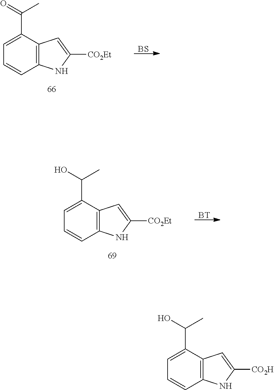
C1=C(C(=O)C)C2=C(C=C1)NC([CO2Et])=C2.[BS].C1=C(C(O)C)C2=C(C=C1)NC([CO2Et])=C2.[BT].C1=C(C(O)C)C2=C(C=C1)NC([CO2H])=C2
